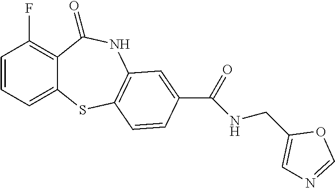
C1=CC=C2C(=C1F)C(=O)NC1=C(S2)C=CC(C(=O)NCC2=CN=CO2)=C1
